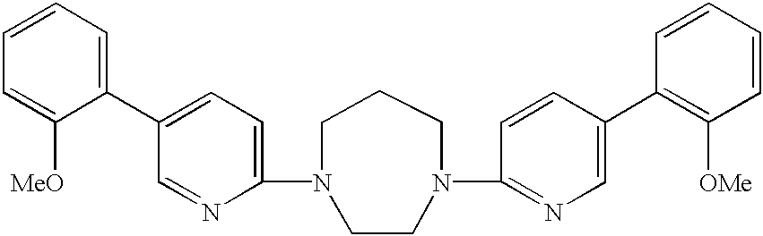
C1(N2CCCN(C3=NC=C(C4=C([OMe])C=CC=C4)C=C3)CC2)=CC=C(C2=CC=CC=C2[MeO])C=N1
